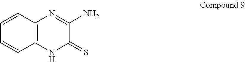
C1=CC2=C(C=C1)NC(=S)C(N)=N2
